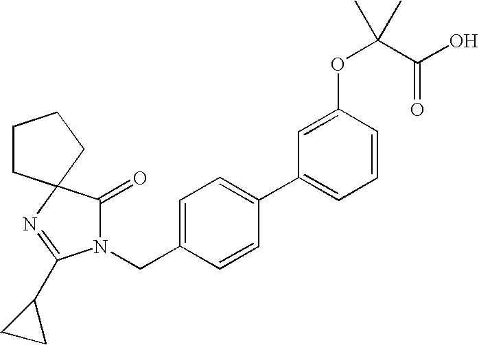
N1(CC2=CC=C(C3=CC=CC(OC(C(O)=O)(C)C)=C3)C=C2)C(=O)C2(N=C1C1CC1)CCCC2
